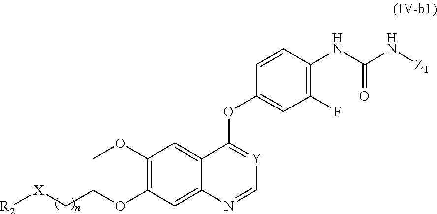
C1(OC)=C(OCC[X][R2])C=C2C(=C1)C(OC1=CC(F)=C(NC(N[Z1])=O)C=C1)=[Y]C=N2
